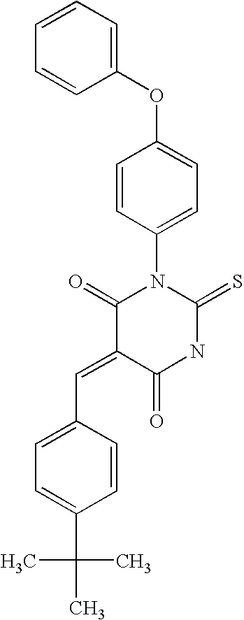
O=C1C(=CC2=CC=C(C(C)(C)C)C=C2)C(=O)N(C2=CC=C(OC3=CC=CC=C3)C=C2)C(=S)N1
